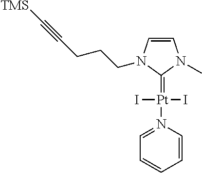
C1=N([Pt](I)(I)=C2N(C)C=CN2CCCC#C[TMS])C=CC=C1
